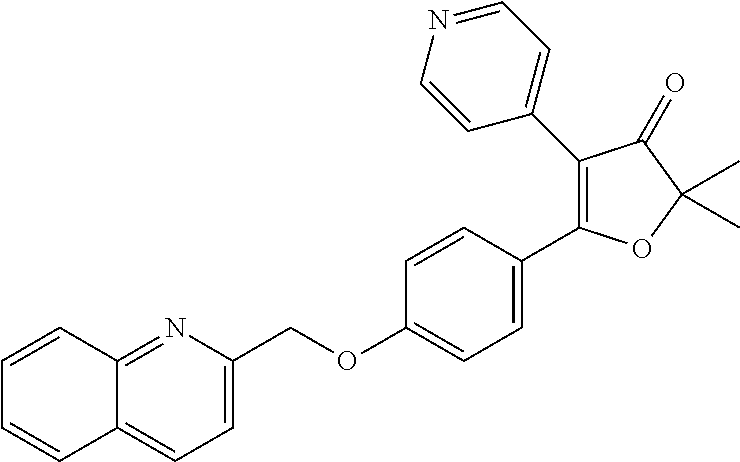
C1(C2=CC=NC=C2)=C(C2=CC=C(OCC3=CC=C4C(=N3)C=CC=C4)C=C2)OC(C)(C)C1=O
